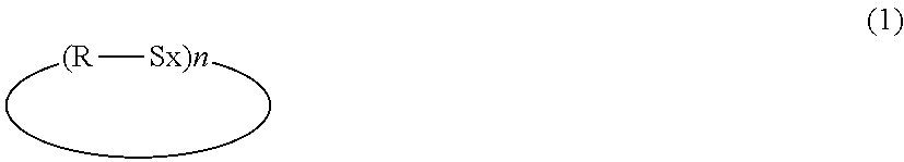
[(R][Sx)n]
